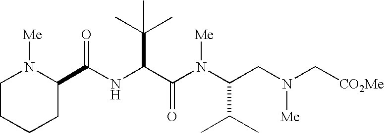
N(C(C(N(C(CN(C[CO2Me])[Me])C(C)C)[Me])=O)C(C)(C)C)C(C1N([Me])CCCC1)=O
